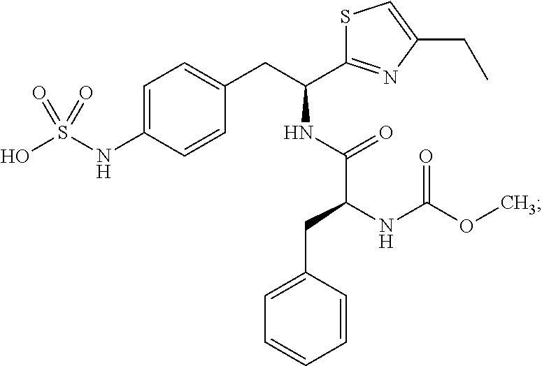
C1=C(NS(O)(=O)=O)C=CC(CC(C2=NC(CC)=CS2)NC(C(CC2=CC=CC=C2)NC(OC)=O)=O)=C1
